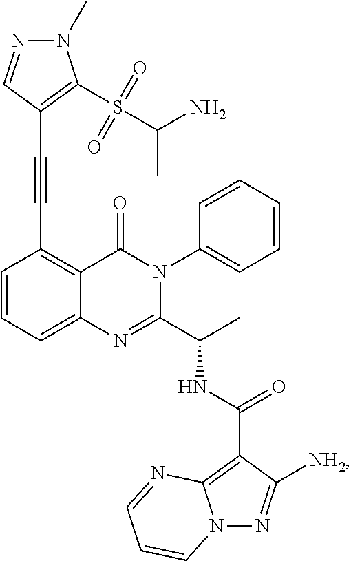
C1=CC=C2C(=C1C#CC1=C(S(C(N)C)(=O)=O)N(C)N=C1)C(=O)N(C1=CC=CC=C1)C(C(C)NC(C1=C3N(N=C1[NH2])C=CC=N3)=O)=N2
